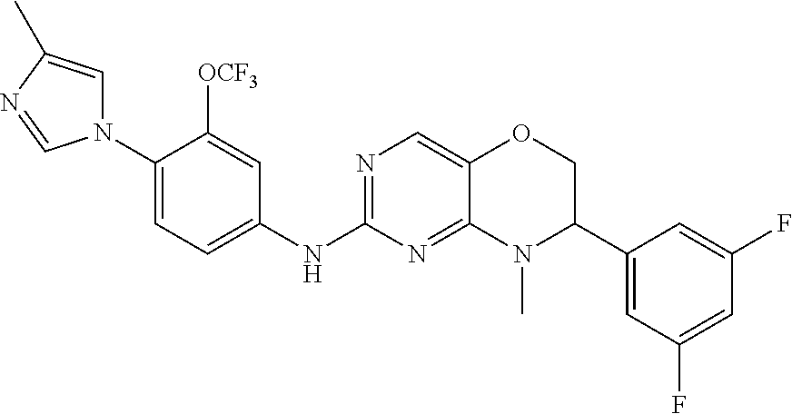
C1(N2C=C(C)N=C2)=CC=C(NC2=NC=C3C(=N2)N(C)C(C2=CC(F)=CC(F)=C2)CO3)C=C1[OCF3]
